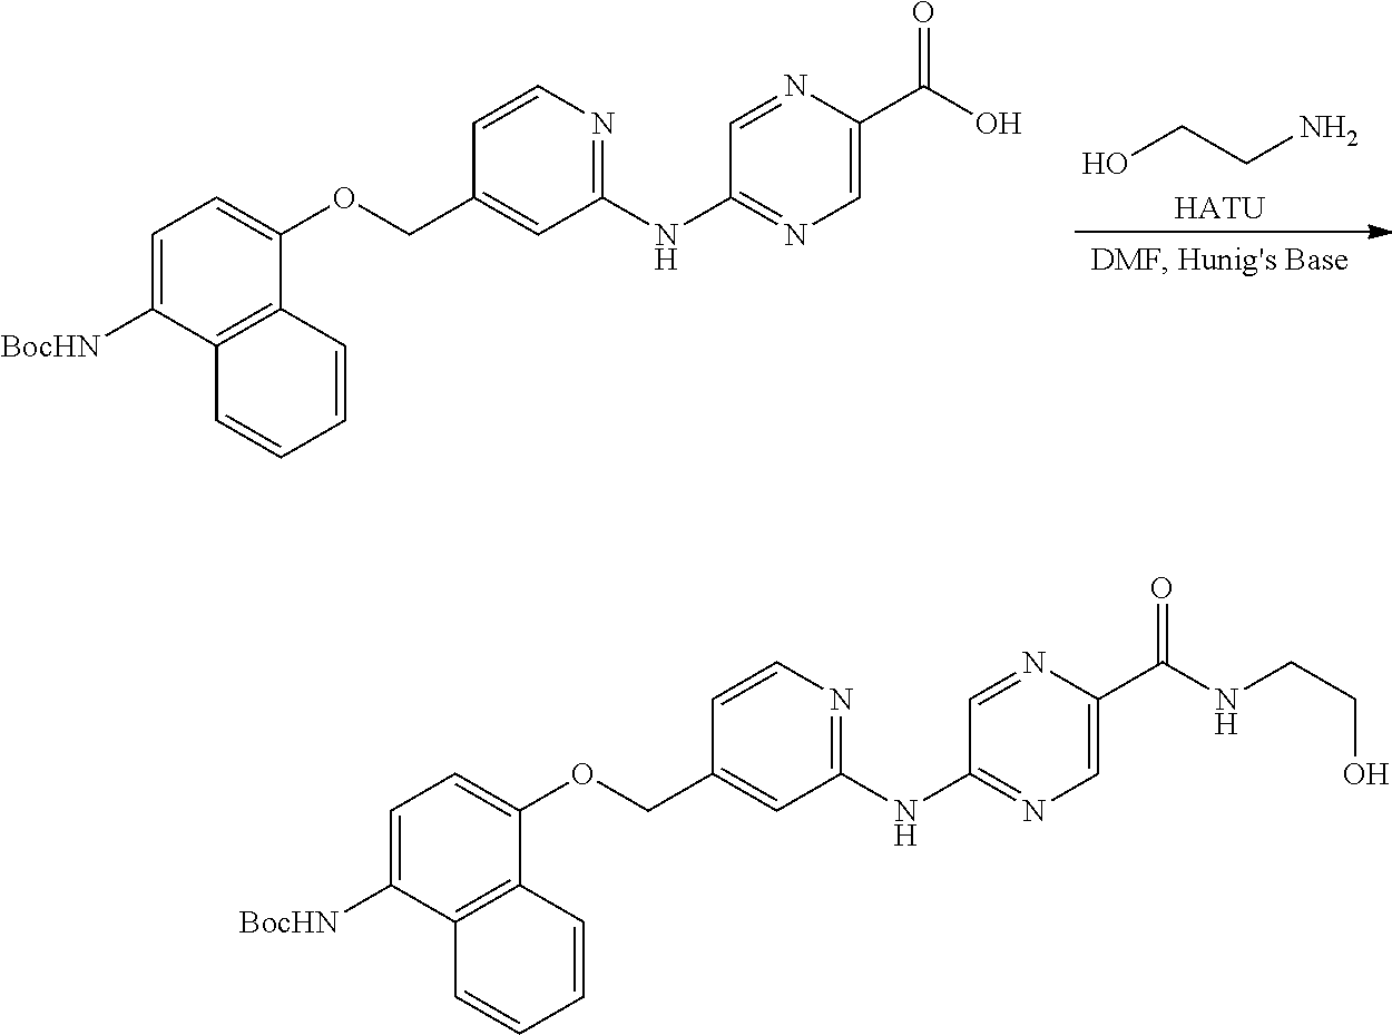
[HATU].OCCN.C12=C(C([BocHN])=CC=C1OCC1=CC(NC3=NC=C(C(=O)O)N=C3)=NC=C1)C=CC=C2.C12=C(C([BocHN])=CC=C1OCC1=CC(NC3=NC=C(C(=O)NCCO)N=C3)=NC=C1)C=CC=C2
